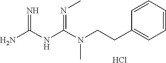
C(N(C(NC(N)=N)=NC)C)CC1=CC=CC=C1.Cl
